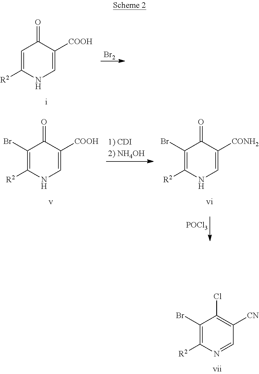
C1=C([R2])NC=C([COOH])C1=O.[Br2].C1(Br)=C([R2])N=CC([CN])=C1Cl.[POCl3].C1(Br)=C([R2])NC=C([COOH])C1=O.C1(Br)=C([R2])NC=C([CONH2])C1=O
